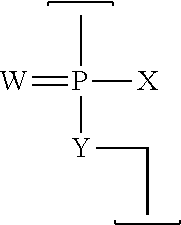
CP([X])([Y]CC)=[W]
